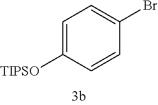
C1=C([OTIPS])C=CC(Br)=C1
